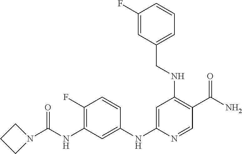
N1(C(=O)NC2=C(F)C=CC(NC3=CC(NCC4=CC=CC(F)=C4)=C(C(N)=O)C=N3)=C2)CCC1
